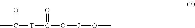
CC(=O)[T]C(=O)O[J]OC
